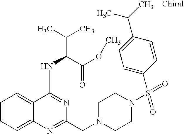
C1=CC=C2C(=C1)C(NC(C(C)C)C(OC)=O)=NC(CN1CCN(S(C3=CC=C(C(C)C)C=C3)(=O)=O)CC1)=N2
